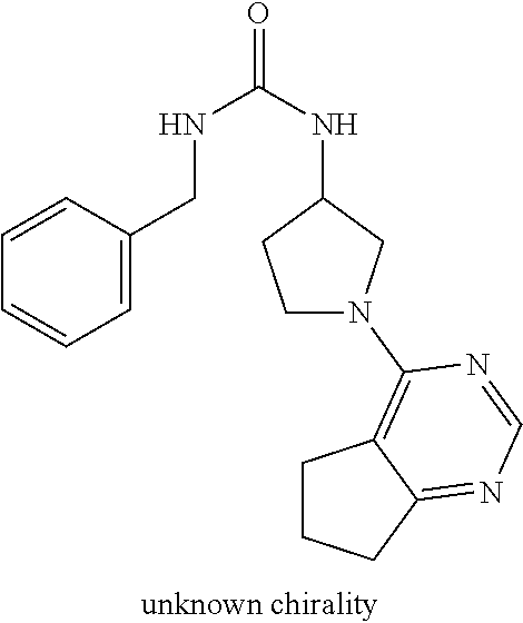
C1=CC=C(CNC(=O)NC2CCN(C3=C4C(=NC=N3)CCC4)C2)C=C1
